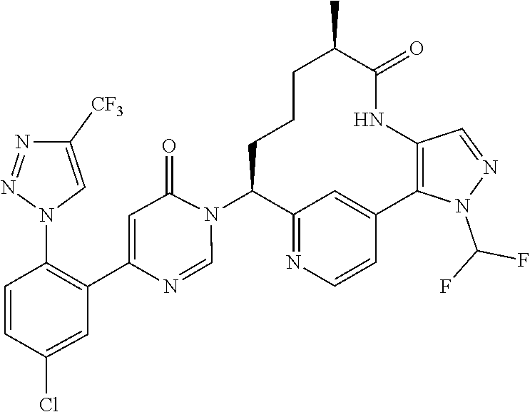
C1=NC(C2=C(N3C=C([CF3])N=N3)C=CC(Cl)=C2)=CC(=O)N1C1C2=NC=CC(=C2)C2=C(NC(=O)C(C)CCC1)C=NN2C(F)F
